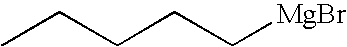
CCCCC[MgBr]
